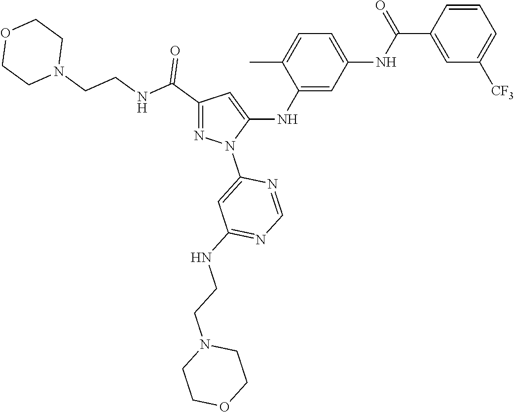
C1(C(NCCN2CCOCC2)=O)=NN(C2=CC(NCCN3CCOCC3)=NC=N2)C(NC2=CC(NC(C3=CC([CF3])=CC=C3)=O)=CC=C2C)=C1
